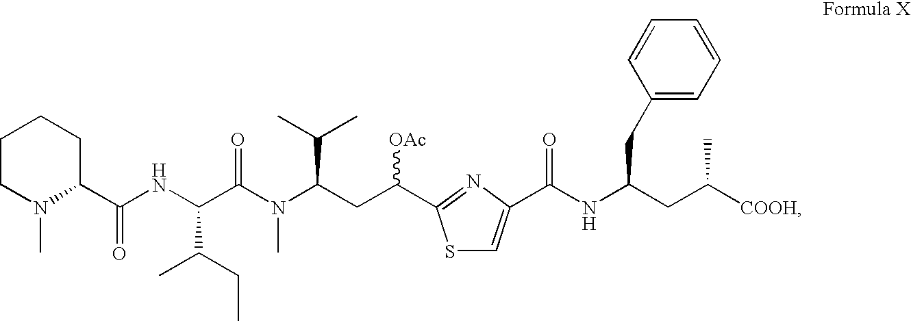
S1C=C(C(NC(CC([COOH])C)CC2=CC=CC=C2)=O)N=C1C(CC(N(C(C(NC(C1CCCCN1C)=O)C(CC)C)=O)C)C(C)C)[OAc]
